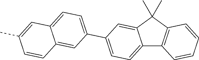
C12=CC=C(C3=CC=C4C(=C3)C=CC(C)=C4)C=C1C(C)(C)C1=C2C=CC=C1
